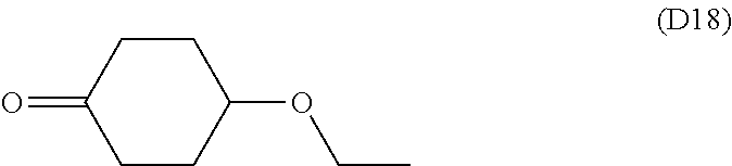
C1CC(OCC)CCC1=O
